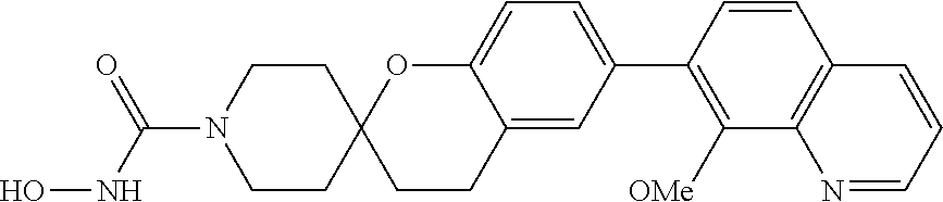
C12=CC(C3=C([OMe])C4=C(C=C3)C=CC=N4)=CC=C1OC1(CC2)CCN(C(NO)=O)CC1
